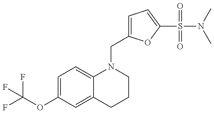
C1=C(OC(F)(F)F)C=C2C(=C1)N(CC1=CC=C(S(=O)(=O)N(C)C)O1)CCC2
